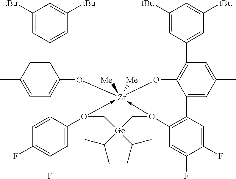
C1([tBu])=CC(C2=CC(C)=CC3=C2O[Zr]24([Me])([Me])-O(C5=CC(F)=C(F)C=C35)C[Ge](C(C)C)(C(C)C)CO->2C2=C(C3=CC(C)=CC(C5=CC([tBu])=CC([tBu])=C5)=C3O4)C=C(F)C(F)=C2)=CC([tBu])=C1
